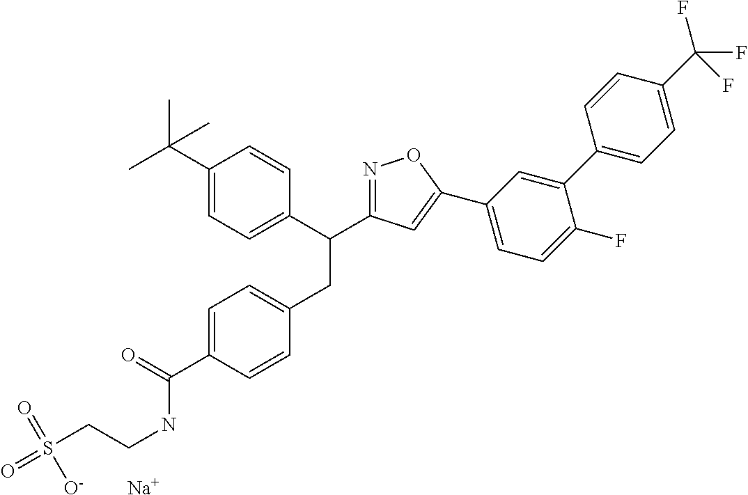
C1=C(C(=O)NCCS(=O)(=O)[O-])C=CC(CC(C2=CC=C(C(C)(C)C)C=C2)C2=NOC(C3=CC=C(F)C(C4=CC=C(C(F)(F)F)C=C4)=C3)=C2)=C1.[Na]
